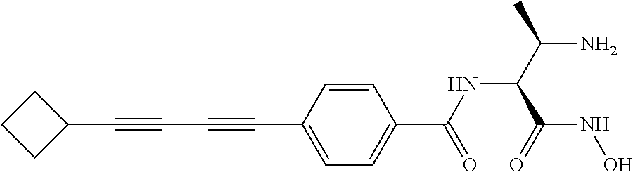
C1(C#CC#CC2=CC=C(C(=O)NC(C(NO)=O)C(N)C)C=C2)CCC1
